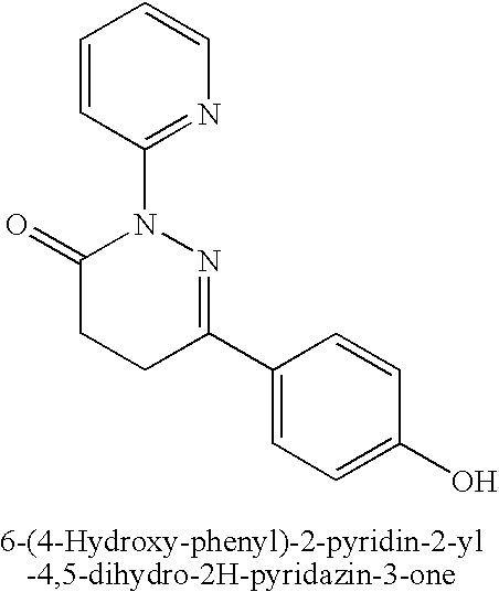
C1(C2=NN(C3=NC=CC=C3)C(=O)CC2)=CC=C(O)C=C1
